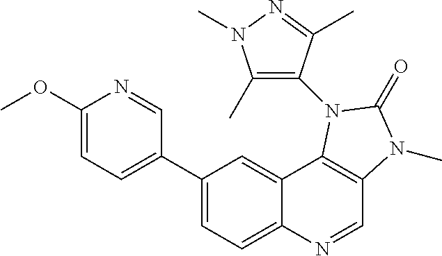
C1(C2=CC=C(OC)N=C2)=CC=C2C(=C1)C1=C(C=N2)N(C)C(=O)N1C1=C(C)N(C)N=C1C
